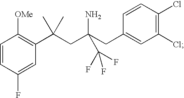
C1=CC(F)=CC(C(CC(CC2=CC(Cl)=C(Cl)C=C2)(N)C(F)(F)F)(C)C)=C1[OMe]
